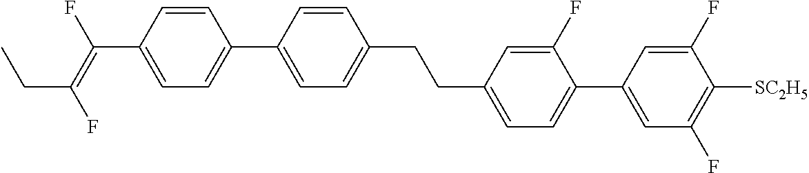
C1=CC(C(=C(F)CC)F)=CC=C1C1=CC=C(CCC2=CC=C(C3=CC(F)=C([SC2H5])C(F)=C3)C(F)=C2)C=C1
